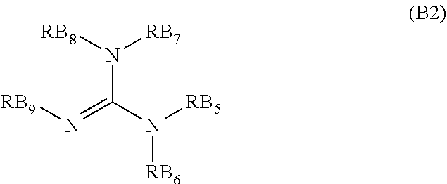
N(C(N([RB5])[RB6])=N[RB9])([RB8])[RB7]
